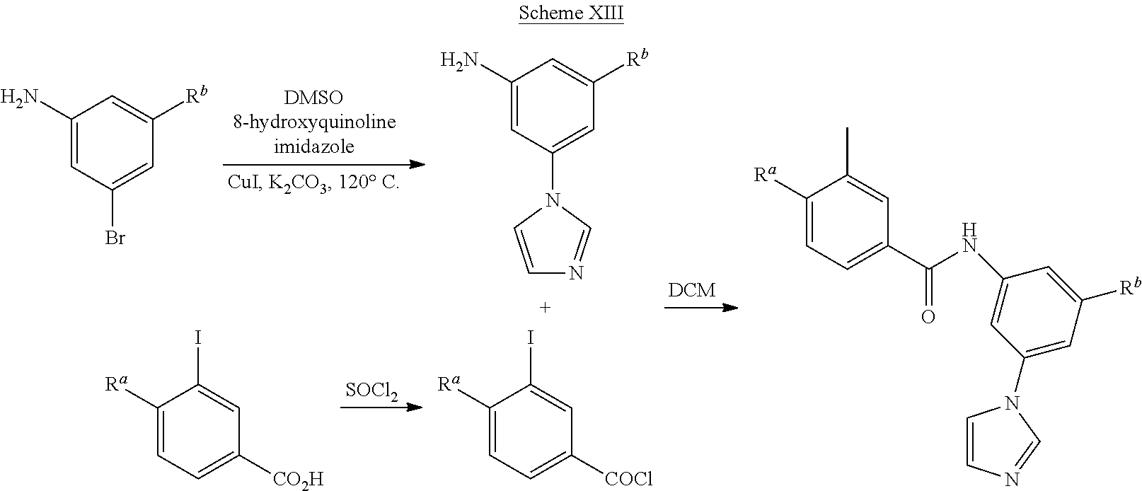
[SOCl2].C1(N)=CC(Br)=CC([Rb])=C1.C1(N)=CC(N2C=NC=C2)=CC([Rb])=C1.C1([Ra])=CC=C([COCl])C=C1I.C1([Ra])=CC=C([CO2H])C=C1I.C1([Ra])=CC=C(C(NC2=CC(N3C=CN=C3)=CC([Rb])=C2)=O)C=C1C
